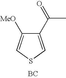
C1(C(=O)C)=CSC=C1[MeO].[BC]
